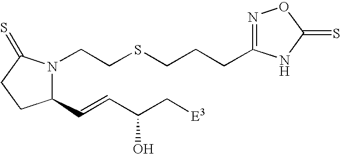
C1(C=CC(C[E3])O)N(CCSCCCC2=NOC(=S)N2)C(=S)CC1
